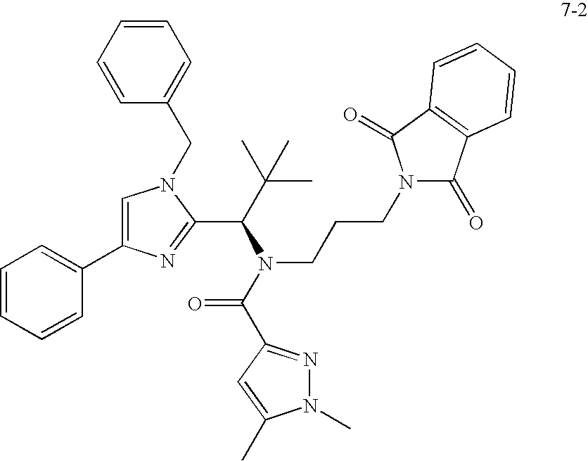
C1=CC=CC(C2=CN(CC3=CC=CC=C3)C(C(C(C)(C)C)N(CCCN3C(=O)C4=C(C3=O)C=CC=C4)C(=O)C3=NN(C)C(C)=C3)=N2)=C1
